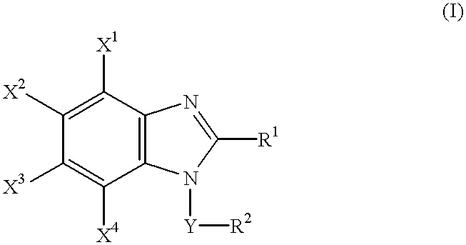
C1([X2])=C([X1])C2=C(C([X4])=C1[X3])N([Y][R2])C([R1])=N2
